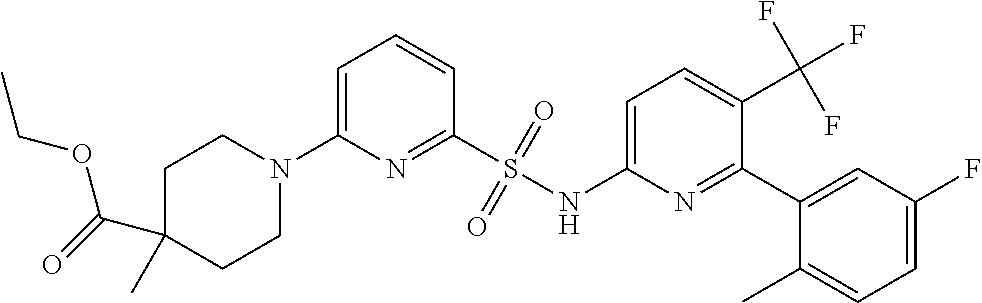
C1C(C(=O)OCC)(C)CCN(C2=CC=CC(S(NC3=CC=C(C(F)(F)F)C(C4=CC(F)=CC=C4C)=N3)(=O)=O)=N2)C1
